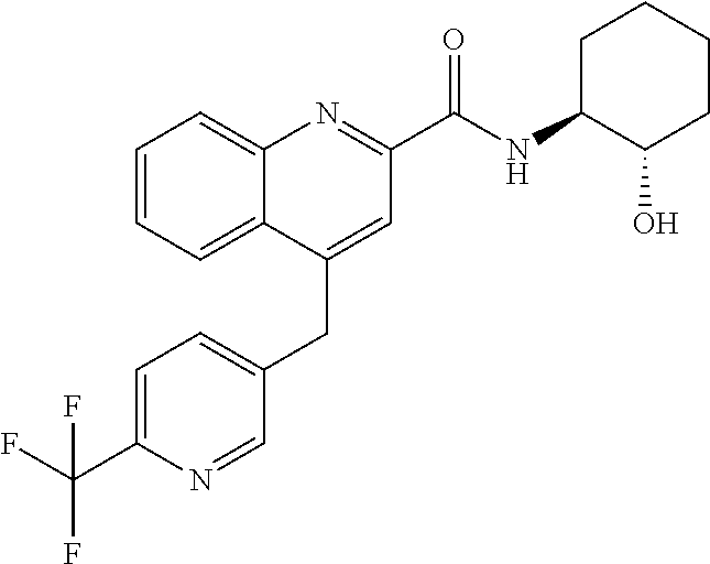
C1=C(C(F)(F)F)N=CC(CC2=CC(C(NC3C(O)CCCC3)=O)=NC3=CC=CC=C23)=C1
